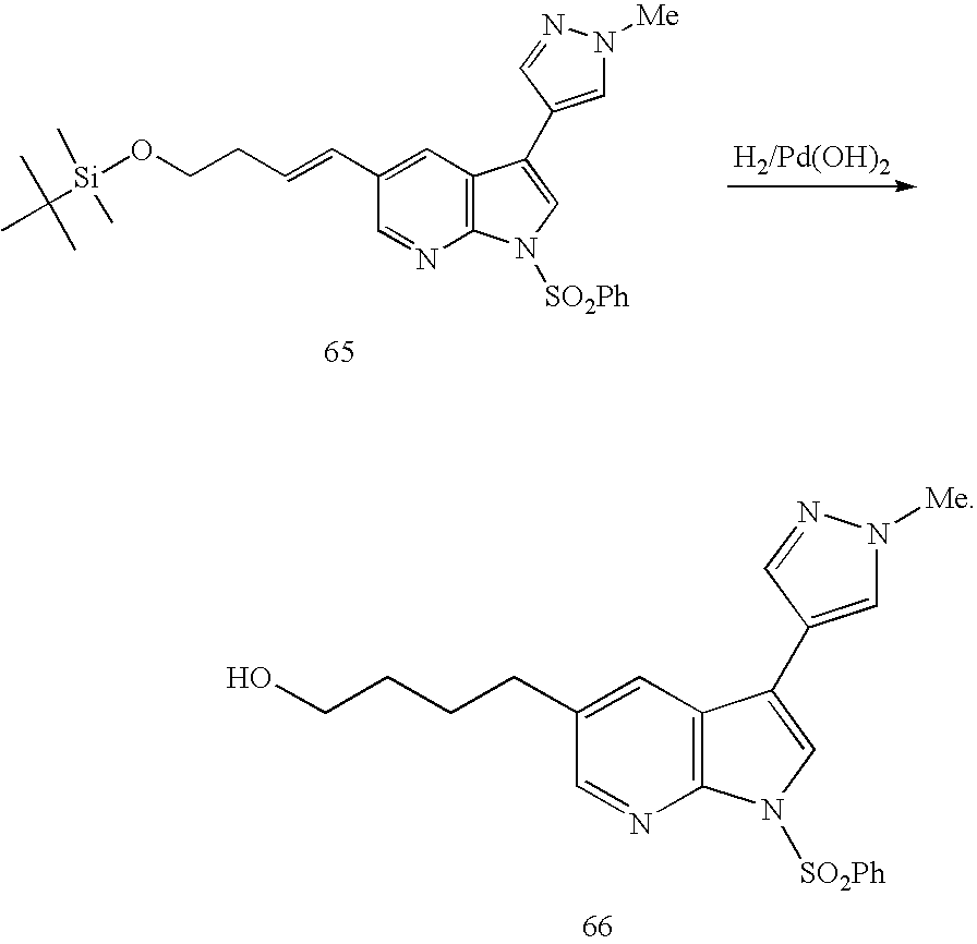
[H2/Pd(OH)2].O(CCC=CC1=CC2=C(N=C1)N([SO2Ph])C=C2C1=CN([Me])N=C1)[Si](C(C)(C)C)(C)C.OCCCCC1=CC2=C(N=C1)N([SO2Ph])C=C2C1=CN([Me])N=C1
